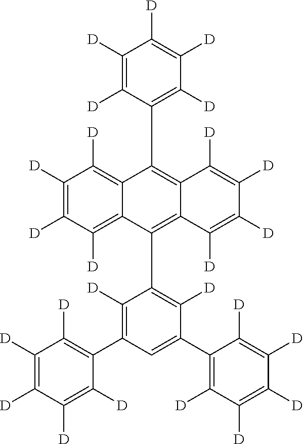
C1([D])=C([D])C([D])=C([D])C([D])=C1C1=C2C(=C(C3=C([D])C(C4=C([D])C([D])=C([D])C([D])=C4[D])=CC(C4=C([D])C([D])=C([D])C([D])=C4[D])=C3[D])C3=C([D])C([D])=C([D])C([D])=C31)C([D])=C([D])C([D])=C2[D]
